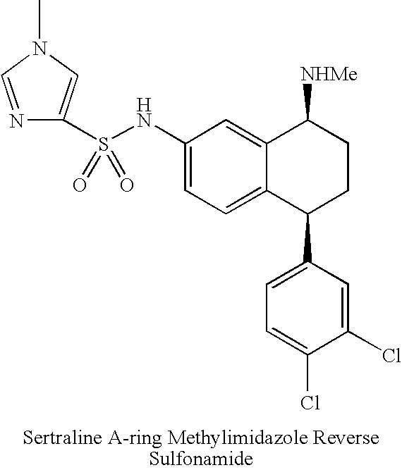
C1(NS(C2=CN(C)C=N2)(=O)=O)=CC=C2C(=C1)C([NHMe])CCC2C1=CC=C(Cl)C(Cl)=C1
